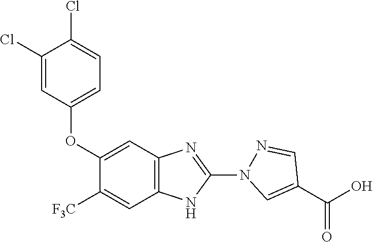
C1(OC2=CC=C(Cl)C(Cl)=C2)=CC2=C(C=C1[F3C])NC(N1N=CC(C(=O)O)=C1)=N2
